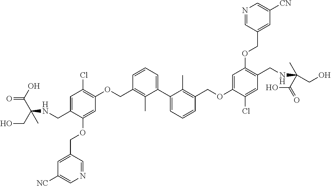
C1=C(CNC(CO)(C(O)=O)C)C(OCC2=CC([NC])=CN=C2)=CC(OCC2=C(C)C(C3=CC=CC(COC4=CC(OCC5=CC([CN])=CN=C5)=C(CNC(CO)(C(O)=O)C)C=C4Cl)=C3C)=CC=C2)=C1Cl
